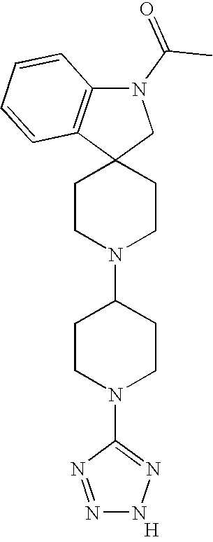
C1CN(C2CCN(C3=NNN=N3)CC2)CCC12CN(C(C)=O)C1=C2C=CC=C1.[H]
